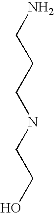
NCCCNCCO
